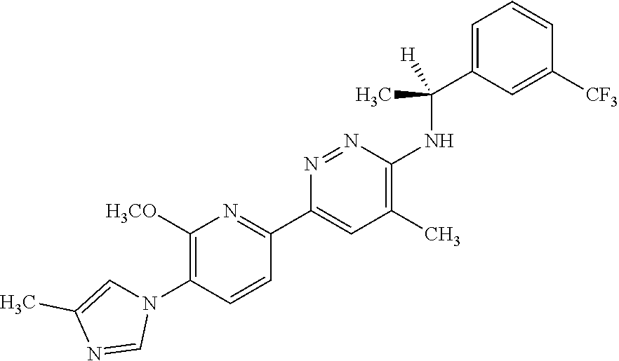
C1([H3CO])=C(N2C=C(C)N=C2)C=CC(C2=CC(C)=C(NC(C3=CC=CC([CF3])=C3)([H])C)N=N2)=N1
